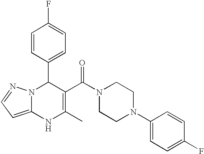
C1=CC(C2N3C(=CC=N3)NC(C)=C2C(N2CCN(C3=CC=C(F)C=C3)CC2)=O)=CC=C1F
